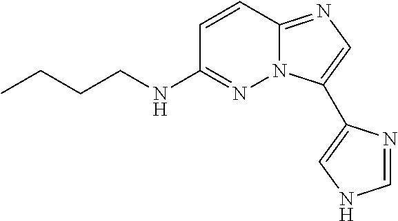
C1=CC2=NC=C(C3=CNC=N3)N2N=C1NCCCC
